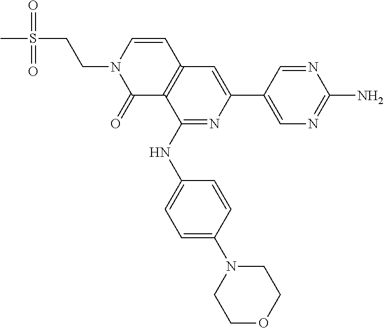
C1(NC2=NC(C3=CN=C(N)N=C3)=CC3=C2C(=O)N(CCS(=O)(=O)C)C=C3)=CC=C(N2CCOCC2)C=C1
